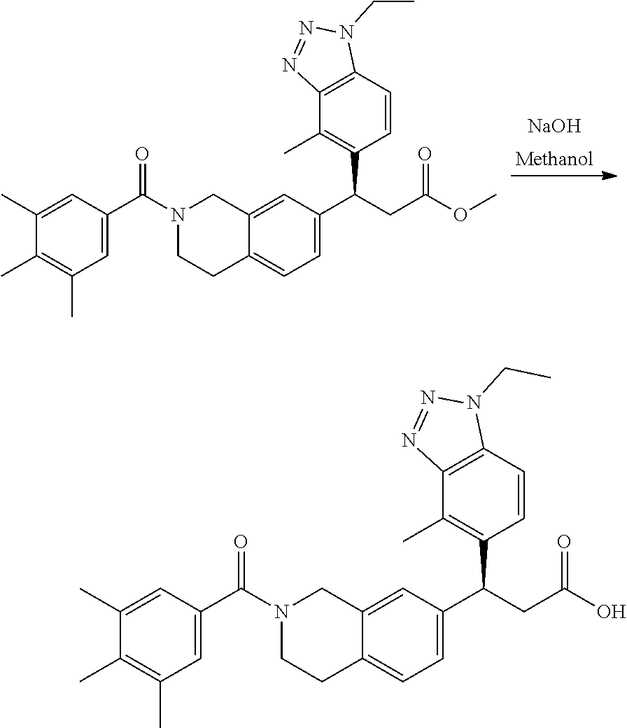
C1(C)=C(C(CC(=O)OC)C2=CC=C3C(=C2)CN(C(C2=CC(C)=C(C)C(C)=C2)=O)CC3)C=CC2=C1N=NN2CC.[NaOH].C1(C)=C(C(CC(=O)O)C2=CC=C3C(=C2)CN(C(C2=CC(C)=C(C)C(C)=C2)=O)CC3)C=CC2=C1N=NN2CC
